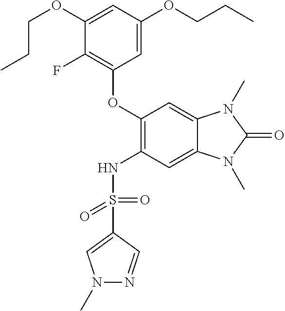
C1(OCCC)=CC(OCCC)=CC(OC2=C(NS(C3=CN(C)N=C3)(=O)=O)C=C3C(=C2)N(C)C(=O)N3C)=C1F
